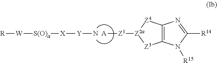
[A][Z1][Z2a]1[Z3]C2=C([Z4]1)N=C([R14])N2[R15].N[Y][X][S(O)a][W][R]
